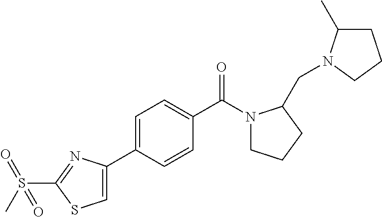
C1=C(C2=CC=C(C(N3CCCC3CN3C(C)CCC3)=O)C=C2)N=C(S(=O)(=O)C)S1
